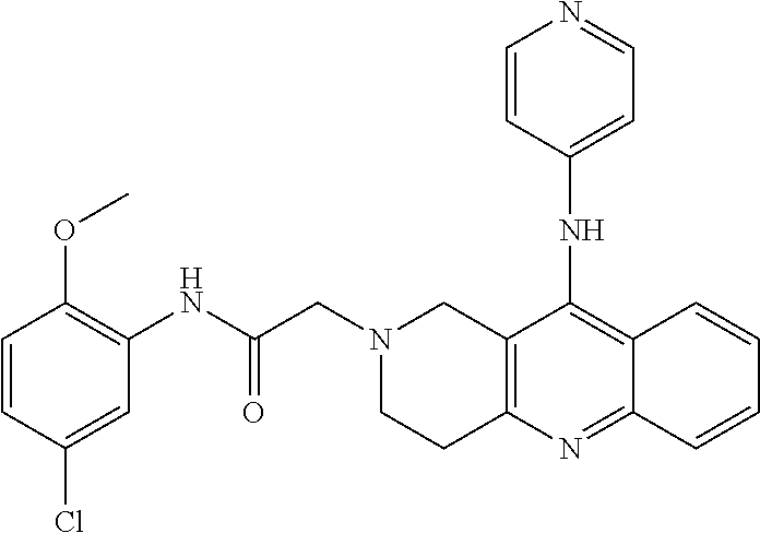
C1=CC(Cl)=CC(NC(CN2CC3=C(CC2)N=C2C(=C3NC3=CC=NC=C3)C=CC=C2)=O)=C1OC
